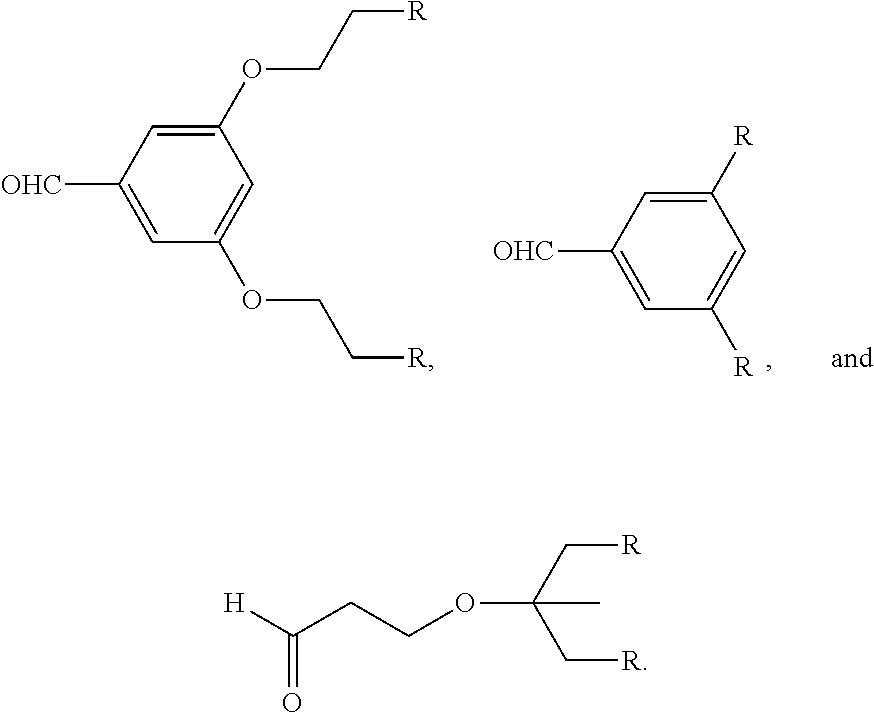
C1([R])=CC([OHC])=CC([R])=C1.C1(OCC[R])=CC([OHC])=CC(OCC[R])=C1.[H]C(CCOC(C[R])(C[R])C)=O
